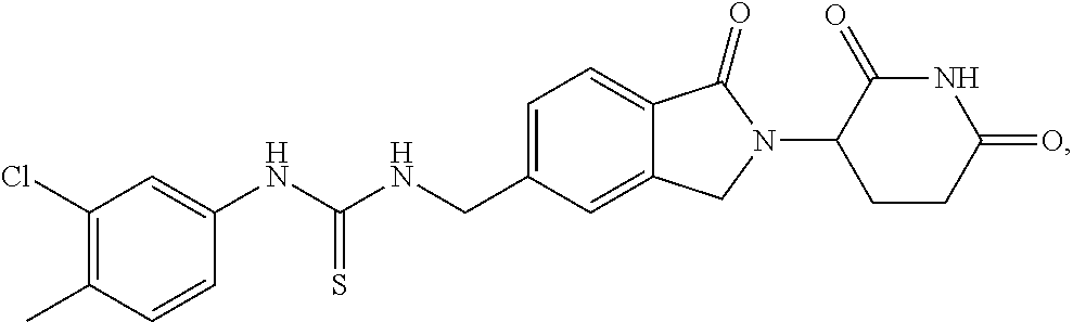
C1=C(CNC(NC2=CC(Cl)=C(C)C=C2)=S)C=C2C(=C1)C(=O)N(C1CCC(=O)NC1=O)C2
